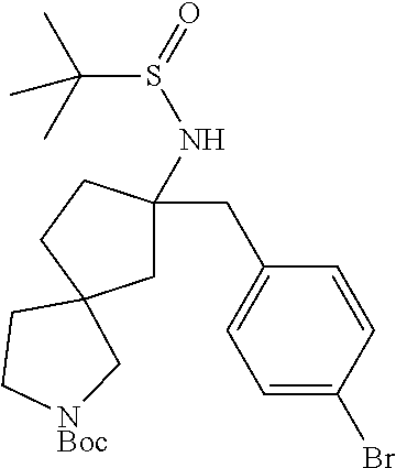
C1C(CC2=CC=C(Br)C=C2)(NS(=O)C(C)(C)C)CCC12CC[NBoc]C2
